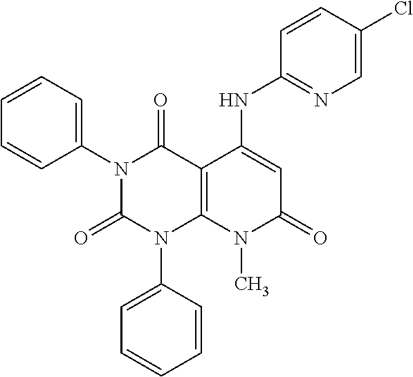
C1(N2C(=O)N(C3=CC=CC=C3)C3=C(C2=O)C(NC2=NC=C(Cl)C=C2)=CC(=O)N3C)=CC=CC=C1
